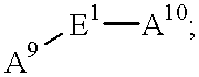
[A9][E1][A10]
